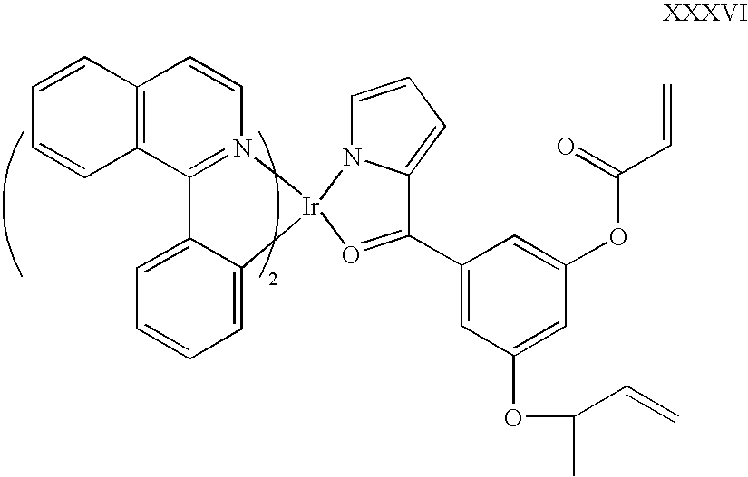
C12=C(C3=N(C=C1)[Ir]1(C4=CC=CC=C34)N3C(=CC=C3)C(C3=CC(OC(C)C=C)=CC(OC(C=C)=O)=C3)=O1)C=CC=C2
